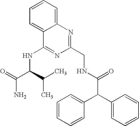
C1=CC=C2C(=C1)C(NC(C(N)=O)C(C)C)=NC(CNC(C(C1=CC=CC=C1)C1=CC=CC=C1)=O)=N2
